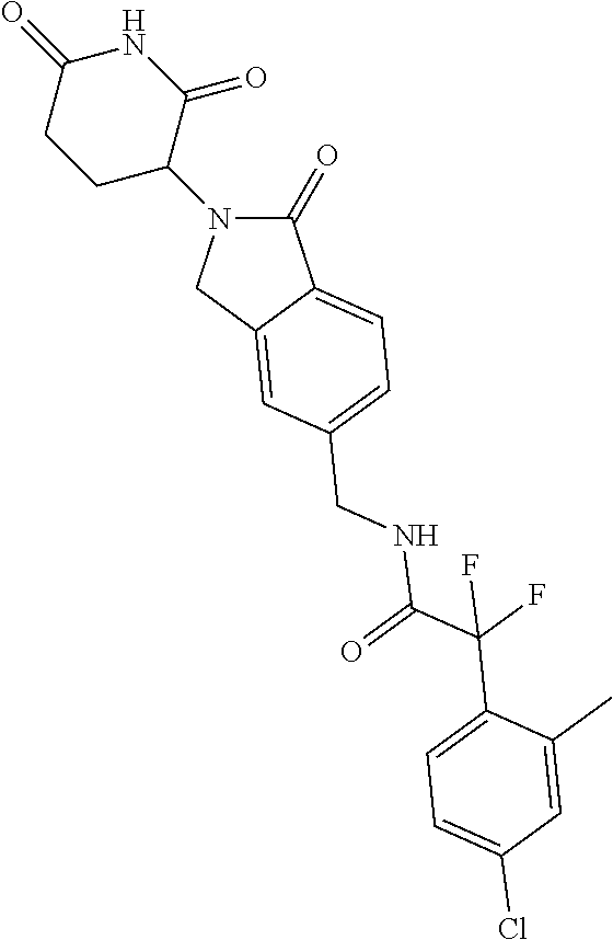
C1(=O)N(C2CCC(=O)NC2=O)CC2=CC(CNC(C(C3=CC=C(Cl)C=C3C)(F)F)=O)=CC=C12
